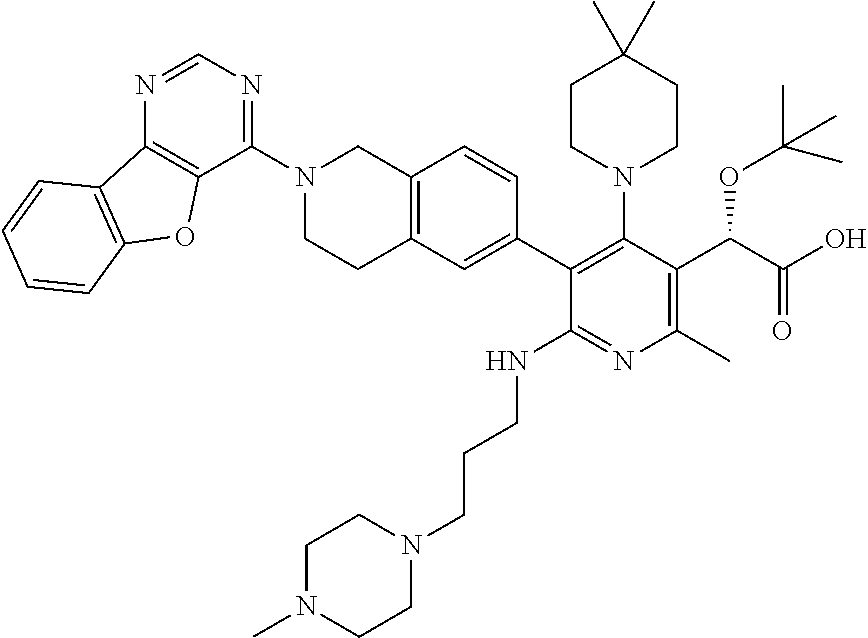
C12=C(N=CN=C1N1CCC3=C(C1)C=CC(C1=C(N4CCC(C)(C)CC4)C(C(C(=O)O)OC(C)(C)C)=C(C)N=C1NCCCN1CCN(C)CC1)=C3)C1=C(O2)C=CC=C1
